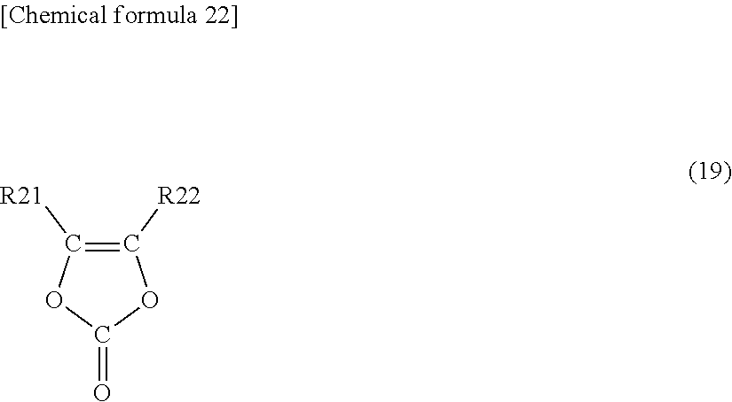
C1([R22])=C([R21])OC(=O)O1
